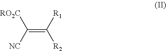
[R2]C(=C([NC])[RO2C])[R1]
